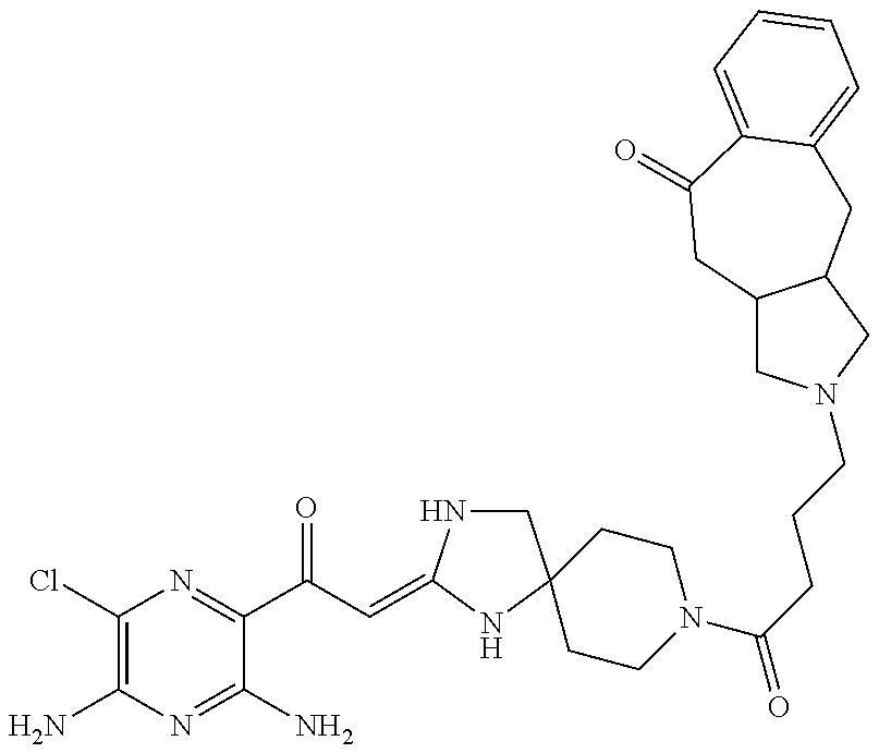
C1(Cl)=C(N)N=C(N)C(C(C=C2NCC3(N2)CCN(C(=O)CCCN2CC4C(C2)CC2=CC=CC=C2C(=O)C4)CC3)=O)=N1
